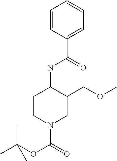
N(C1C(COC)CN(C(=O)OC(C)(C)C)CC1)C(=O)C1=CC=CC=C1
